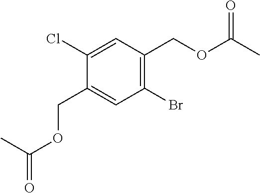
C1(Cl)=CC(COC(C)=O)=C(Br)C=C1COC(=O)C
